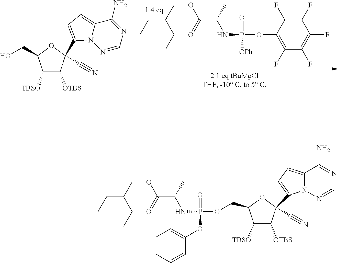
C1([TBSO])C([OTBS])C(C2=CC=C3N2N=CN=C3N)(C#N)OC1CO.O(P(=O)(NC(C)C(OCC(CC)CC)=O)[OPh])C1=C(F)C(F)=C(F)C(F)=C1F.C1([TBSO])C([OTBS])C(C#N)(C2=CC=C3N2N=CN=C3N)OC1COP(=O)(NC(C)C(OCC(CC)CC)=O)OC1=CC=CC=C1
